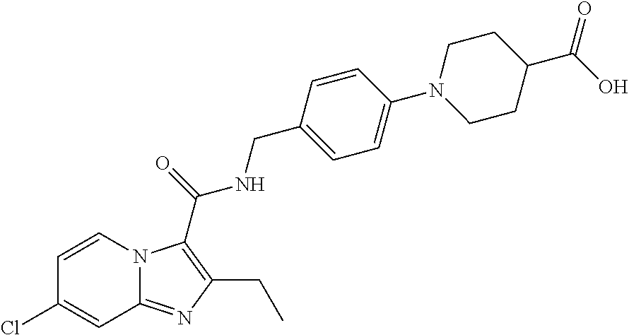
C1=CN2C(=NC(CC)=C2C(=O)NCC2=CC=C(N3CCC(C(O)=O)CC3)C=C2)C=C1Cl
